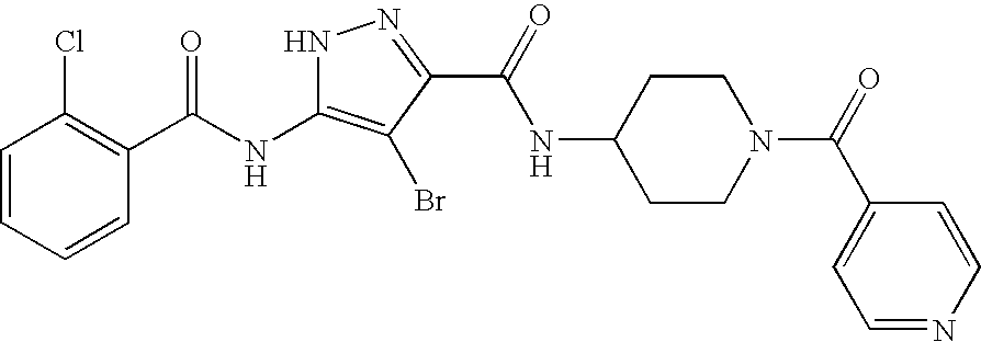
C1=CC=CC(C(NC2=C(Br)C(C(=O)NC3CCN(C(=O)C4=CC=NC=C4)CC3)=NN2)=O)=C1Cl
